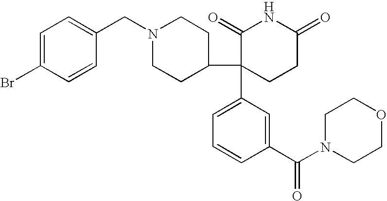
C1=C(Br)C=CC(CN2CCC(C3(C4=CC=CC(C(N5CCOCC5)=O)=C4)CCC(=O)NC3=O)CC2)=C1
